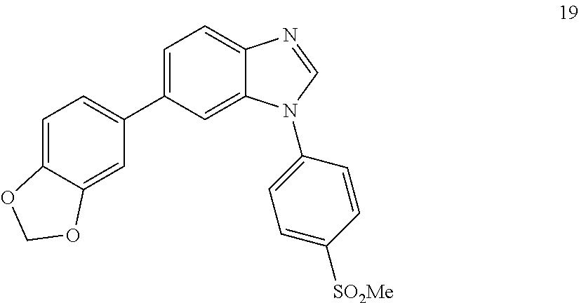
C1=C2C(=CC(C3=CC=C4C(=C3)N(C3=CC=C([SO2Me])C=C3)C=N4)=C1)OCO2
